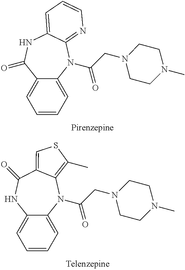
C12=CC=CC=C1N(C(=O)CN1CCN(C)CC1)C1=NC=CC=C1NC2=O.C12=CC=CC=C1N(C(=O)CN1CCN(C)CC1)C1=C(C)SC=C1C(=O)N2
